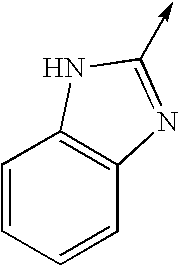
C1=CC=CC2=C1NC(->C)=N2
